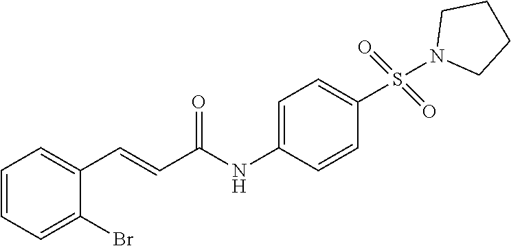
C1=CC=C(Br)C(C=CC(NC2=CC=C(S(=O)(=O)N3CCCC3)C=C2)=O)=C1
